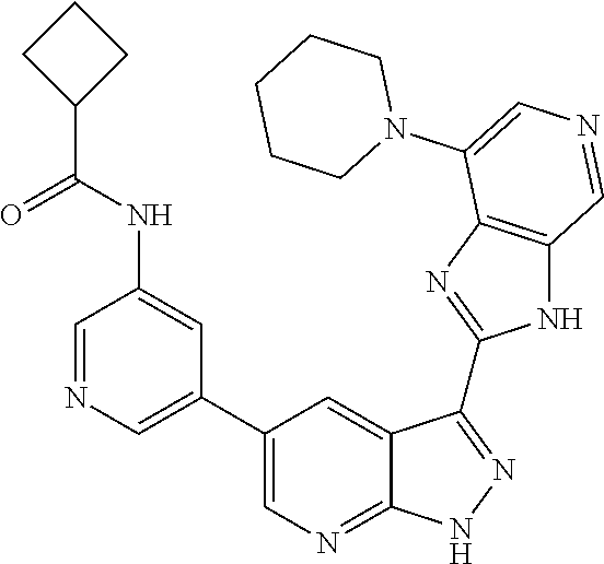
C1=NC=C(C2=CN=C3C(=C2)C(C2=NC4=C(N2)C=NC=C4N2CCCCC2)=NN3)C=C1NC(=O)C1CCC1
